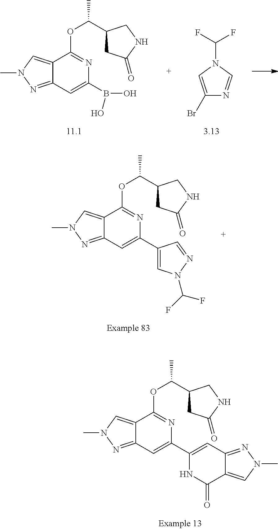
C12=CN(C)N=C1C=C(C1=CC3=NN(C)C=C3C(=O)N1)N=C2OC(C1CC(=O)NC1)C.C12=CN(C)N=C1C=C(B(O)O)N=C2OC(C1CC(=O)NC1)C.C1(Br)=CN(C(F)F)C=N1.C12=CN(C)N=C1C=C(C1=CN(C(F)F)N=C1)N=C2OC(C1CC(=O)NC1)C
